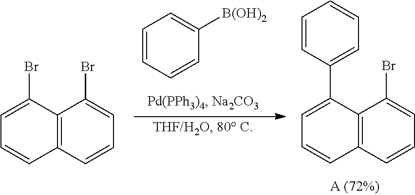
C1=CC=CC([B(OH)2])=C1.C12=C(C=CC=C1Br)C=CC=C2Br.C12=C(C=CC=C1Br)C=CC=C2C1=CC=CC=C1
